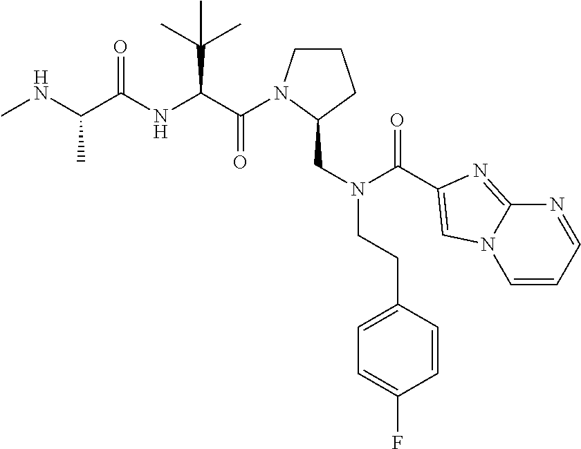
C1CN(C(=O)C(C(C)(C)C)NC(=O)C(C)NC)C(CN(C(=O)C2=CN3C(=N2)N=CC=C3)CCC2=CC=C(F)C=C2)C1
